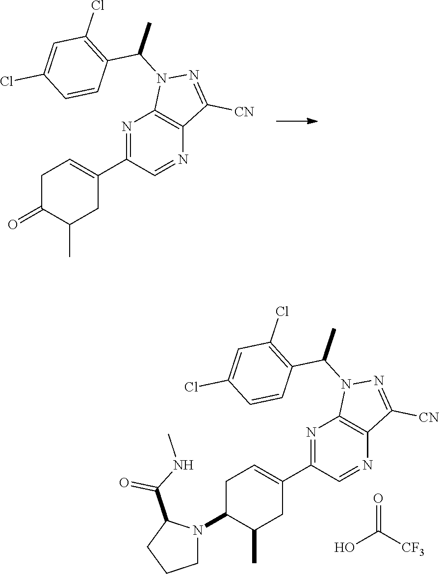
C1C(=O)C(C)CC(C2=NC3=C(N=C2)C([CN])=NN3C(C)C2=C(Cl)C=C(Cl)C=C2)=C1.C1C(N2CCCC2C(=O)NC)C(C)CC(C2=NC3=C(N=C2)C([CN])=NN3C(C)C2=C(Cl)C=C(Cl)C=C2)=C1.OC([CF3])=O
